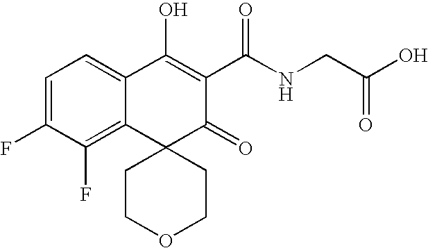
C1=C(F)C(F)=C2C(=C1)C(O)=C(C(NCC(O)=O)=O)C(=O)C21CCOCC1
